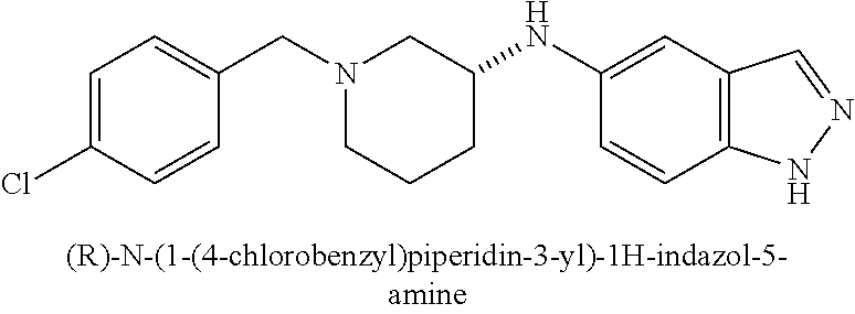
N1(CC2=CC=C(Cl)C=C2)CCCC(NC2=CC3=C(C=C2)NN=C3)C1
